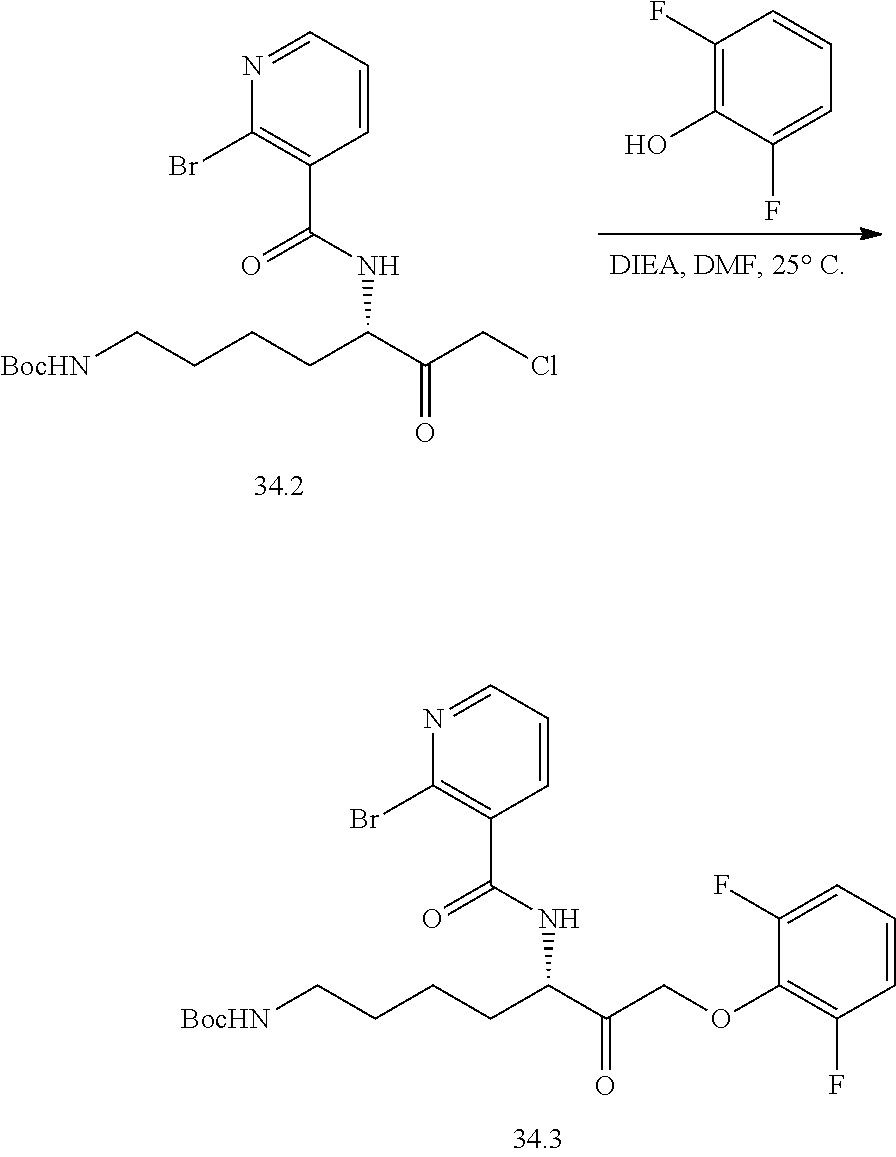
BrC1=C(C(NC(C(COC2=C(F)C=CC=C2F)=O)CCCC[BocHN])=O)C=CC=N1.C1(F)=C(O)C(F)=CC=C1.BrC1=C(C(NC(C(CCl)=O)CCCC[BocHN])=O)C=CC=N1
